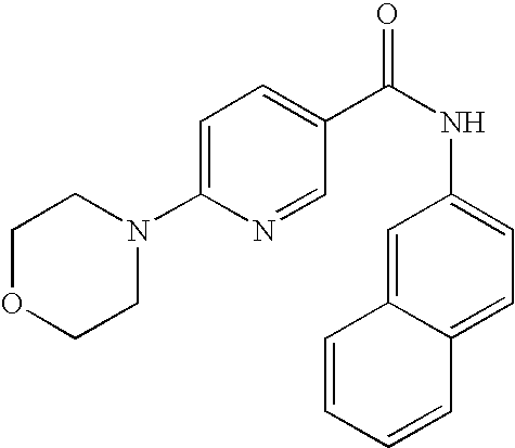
C1OCCN(C2=CC=C(C(NC3=CC=C4C(=C3)C=CC=C4)=O)C=N2)C1
